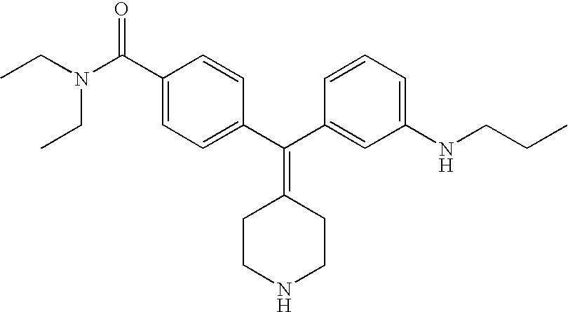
CCN(CC)C(C1=CC=C(C(C2=CC(NCCC)=CC=C2)=C2CCNCC2)C=C1)=O
